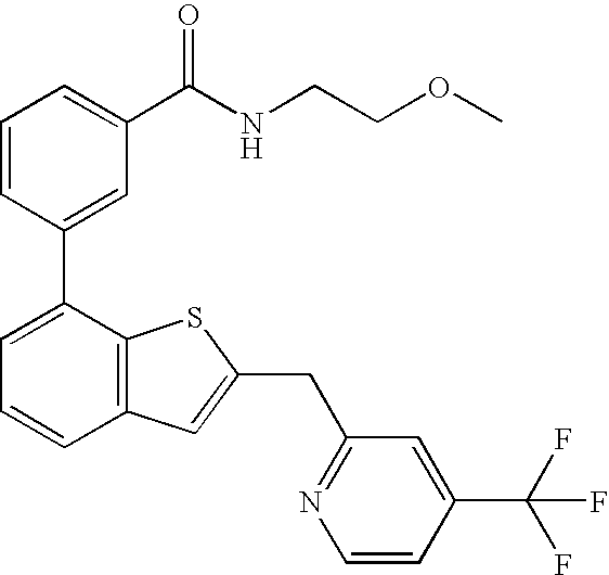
C1=CC(C2=CC=CC3=C2SC(CC2=NC=CC(C(F)(F)F)=C2)=C3)=CC(C(NCCOC)=O)=C1
